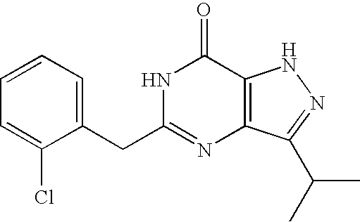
C1=C(CC2=NC3=C(C(=O)N2)NN=C3C(C)C)C(Cl)=CC=C1
